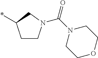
C1CN(C(N2CCOCC2)=O)CC1*
